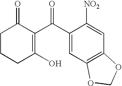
C1CCC(O)=C(C(C2=CC3=C(C=C2[NO2])OCO3)=O)C1=O
